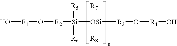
O[R1]O[R2][Si]([OSi]([R3]O[R4]O)([R7])[R8])([R5])[R6]
